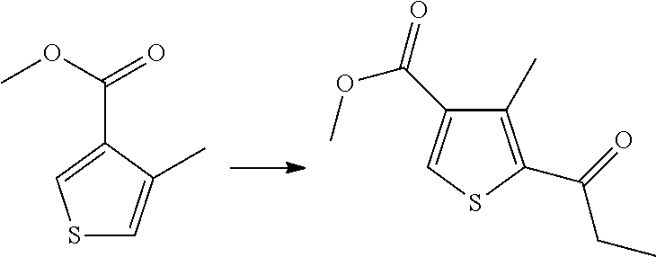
S1C=C(C)C(C(OC)=O)=C1.C1(C)=C(C(=O)CC)SC=C1C(=O)OC
